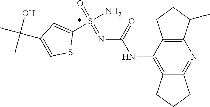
C12=C(C(NC(N=S(=O)(N)C3=CC(C(C)(O)C)=CS3)=O)=C3C(=N1)CCC3)CCC2C
